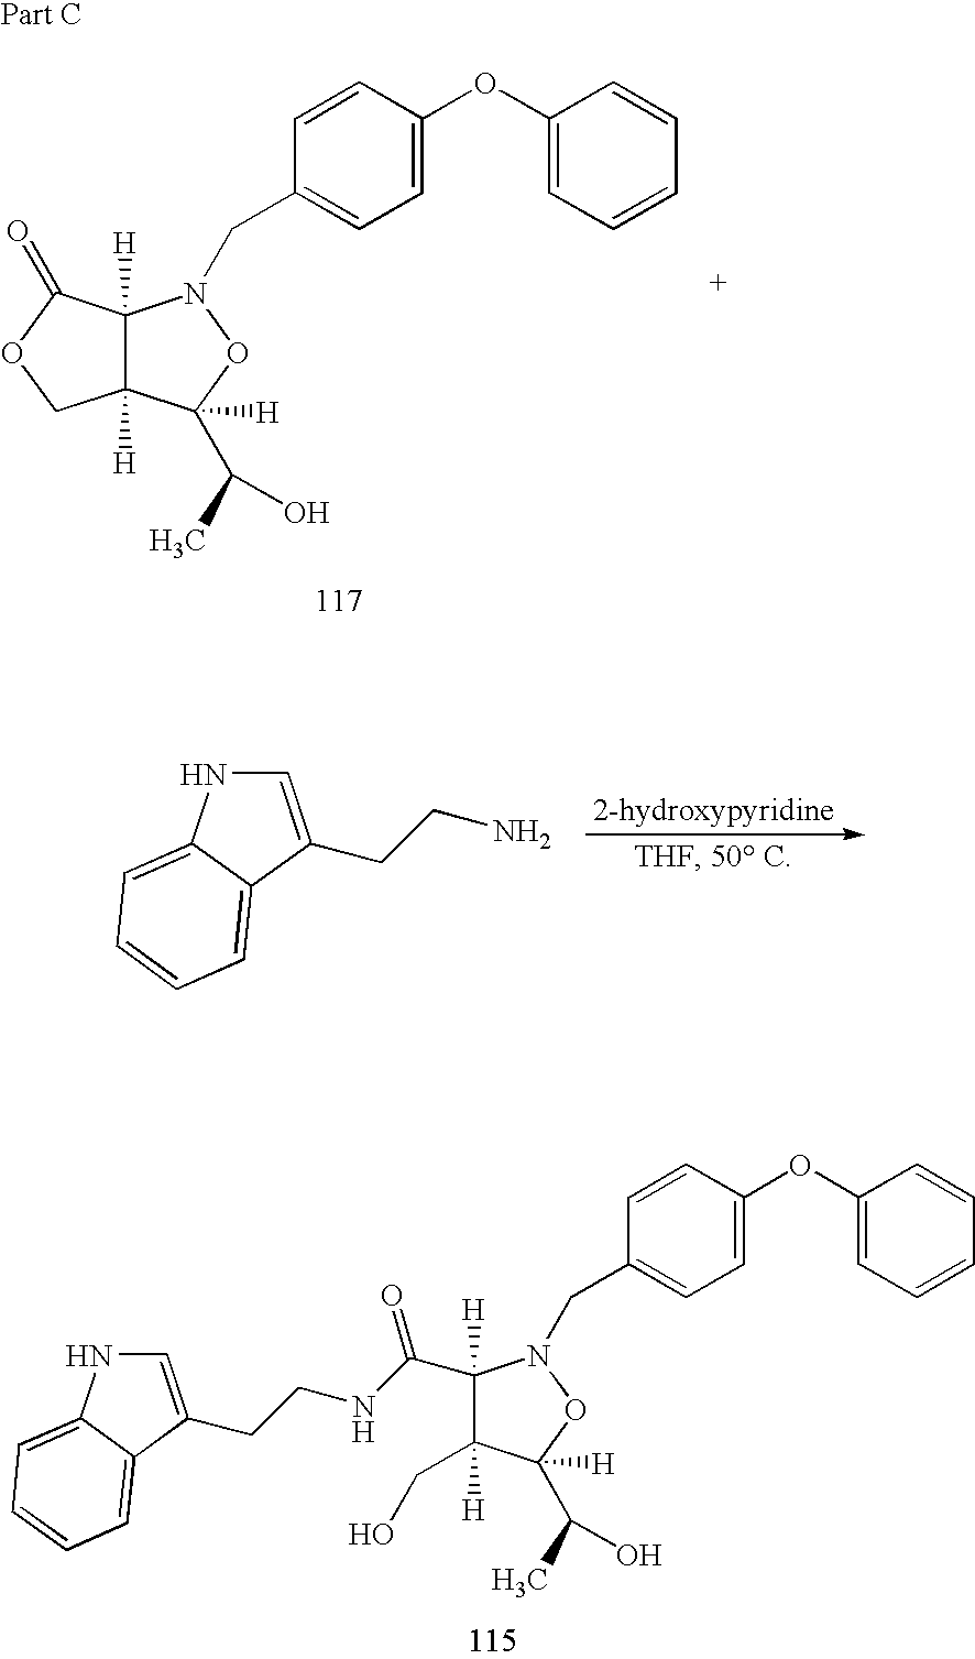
C1=C(CCN)C2=CC=CC=C2N1.C1=CC(OC2=CC=CC=C2)=CC=C1CN1C2([H])C([H])(C(C(C)O)([H])O1)COC2=O.C1=CC(OC2=CC=CC=C2)=CC=C1CN1OC(C(C)O)([H])C([H])(CO)C1([H])C(NCCC1=CNC2=CC=CC=C21)=O
